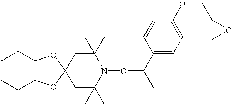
C1C(C)(C)N(OC(C)C2=CC=C(OCC3CO3)C=C2)C(C)(C)CC12OC1C(O2)CCCC1
